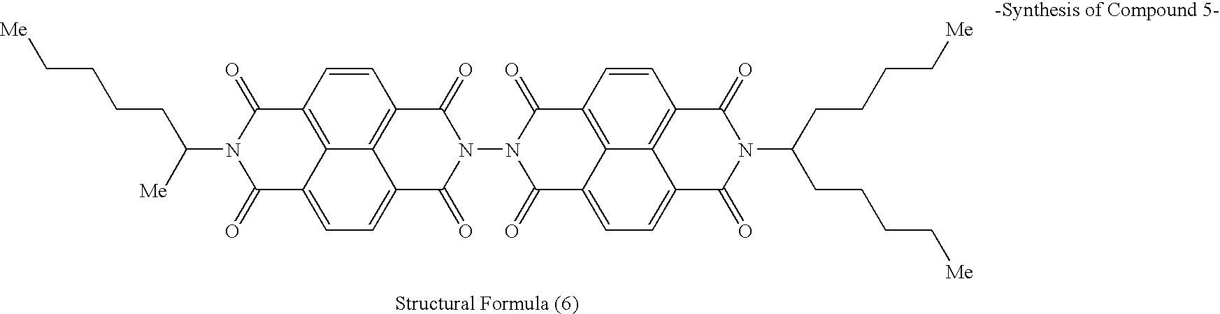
[Me]CCCCC(N1C(=O)C2=CC=C3C4=C(C=CC(=C24)C1=O)C(=O)N(N1C(=O)C2=C4C5=C(C(=O)N(C(CCCC[Me])CCCC[Me])C(=O)C5=CC=C4C1=O)C=C2)C3=O)[Me]
